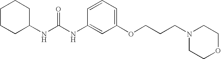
C1CCC(NC(NC2=CC(OCCCN3CCOCC3)=CC=C2)=O)CC1
